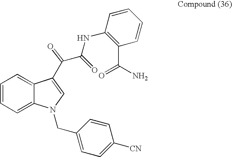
C1=CC=C2C(=C1)C(C(C(NC1=C(C(N)=O)C=CC=C1)=O)=O)=CN2CC1=CC=C([CN])C=C1
